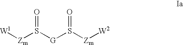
[Zm](S([G]S([Zm][W2])=O)=O)[W1]
